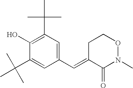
CC(C1=CC(C=C2CCON(C)C2=O)=CC(C(C)(C)C)=C1O)(C)C
